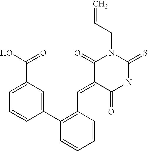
C1(C2=C(C=C3C(=O)NC(=S)N(CC=C)C3=O)C=CC=C2)=CC(C(O)=O)=CC=C1
